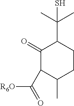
C1(=O)C(C(=O)[R6O])C(C)CCC1C(C)(C)S
